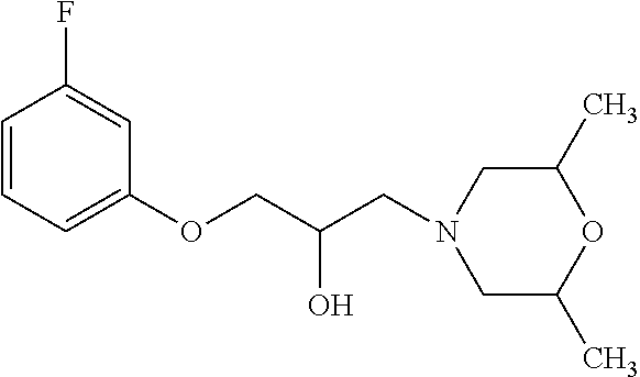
C1=CC=C(OCC(CN2CC(C)OC(C)C2)O)C=C1F
